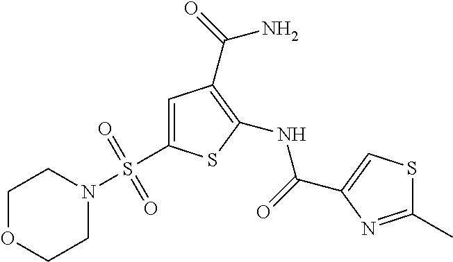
C1(NC(=O)C2=CSC(C)=N2)=C(C(=O)N)C=C(S(N2CCOCC2)(=O)=O)S1
